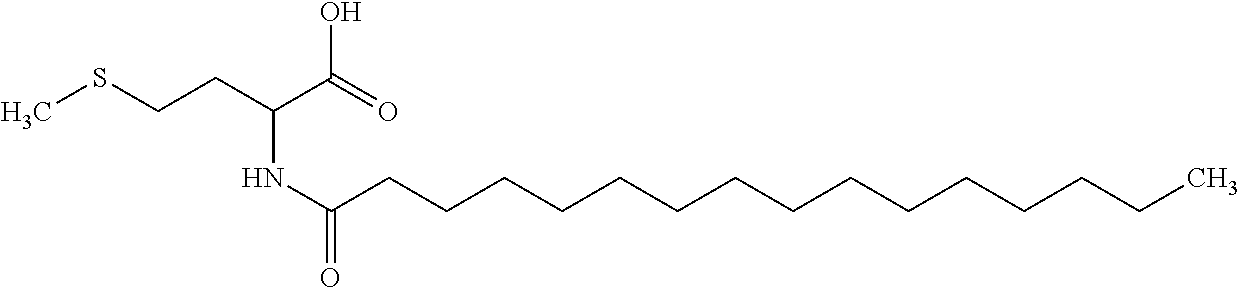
C(NC(CCCCCCCCCCCCCCC)=O)(C(O)=O)CCSC
